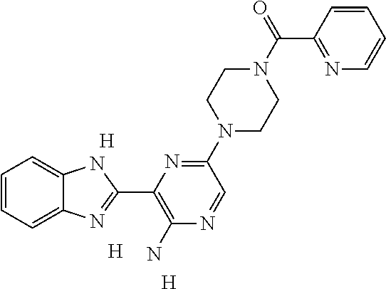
[H].[H].[H].C1=CC=C2C(=C1)NC(C1=C(N)N=CC(N3CCN(C(=O)C4=NC=CC=C4)CC3)=N1)=N2
